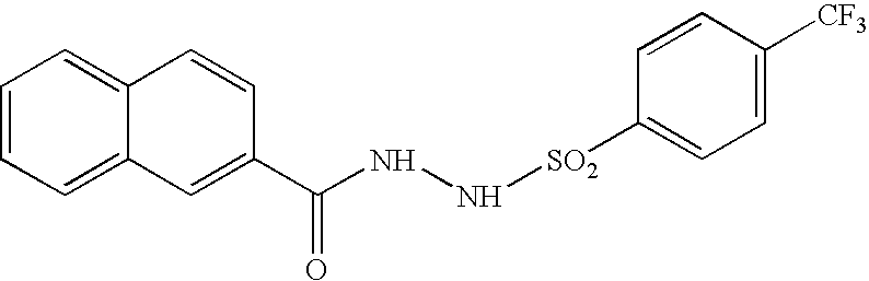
C1=CC=C2C(=C1)C=CC(C(NN[SO2]C1=CC=C([CF3])C=C1)=O)=C2
